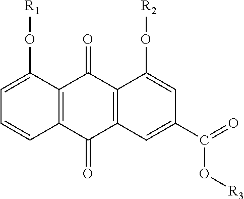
C1=C(O[R1])C2=C(C=C1)C(=O)C1=C(C2=O)C(O[R2])=CC(C(=O)O[R3])=C1
